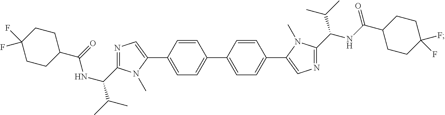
N1=C(C(NC(C2CCC(F)(F)CC2)=O)C(C)C)N(C)C(C2=CC=C(C3=CC=C(C4=CN=C(C(NC(C5CCC(F)(F)CC5)=O)C(C)C)N4C)C=C3)C=C2)=C1
